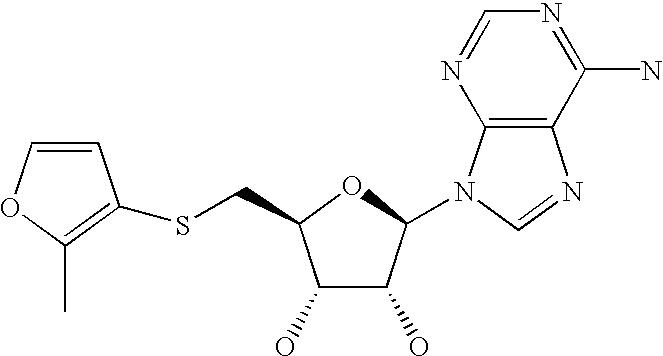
C1(O)C(O)C(N2C3=C(N=C2)C(N)=NC=N3)OC1CSC1=C(C)OC=C1
